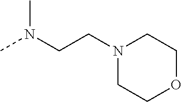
C(N1CCOCC1)CN(C)C
